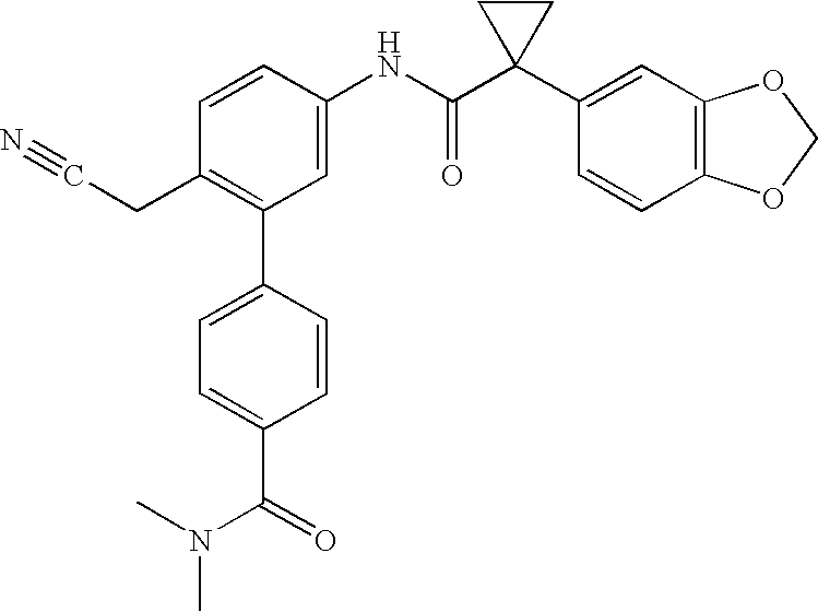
C1=CC(NC(C2(C3=CC4=C(C=C3)OCO4)CC2)=O)=CC(C2=CC=C(C(=O)N(C)C)C=C2)=C1CC#N
